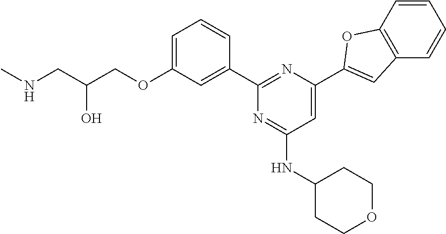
C1=C(OCC(CNC)O)C=C(C2=NC(C3=CC4=C(C=CC=C4)O3)=CC(NC3CCOCC3)=N2)C=C1
